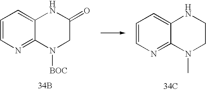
C1=CN=C2C(=C1)NC(=O)CN2[BOC].[34B].C1=CN=C2C(=C1)NCCN2C.[34C]
